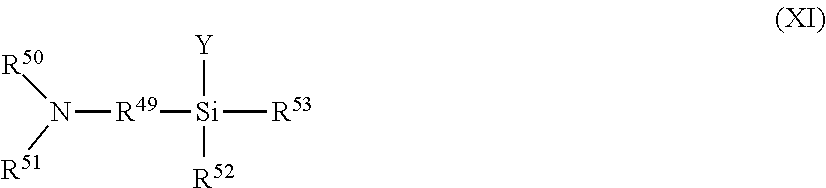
N([R49][Si]([R53])([Y])[R52])([R50])[R51]
